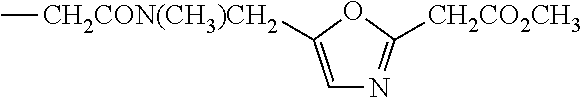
C1=C([CH2CON(CH3)CH2]C)OC([CH2CO2CH3])=N1
